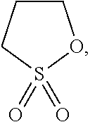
C1CCS(=O)(=O)O1
